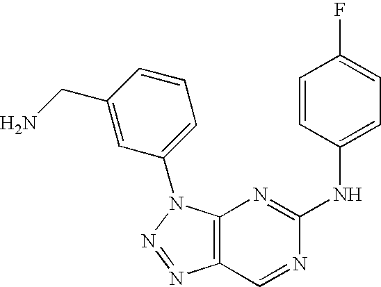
C12=C(N(C3=CC=CC(CN)=C3)N=N1)N=C(NC1=CC=C(F)C=C1)N=C2
